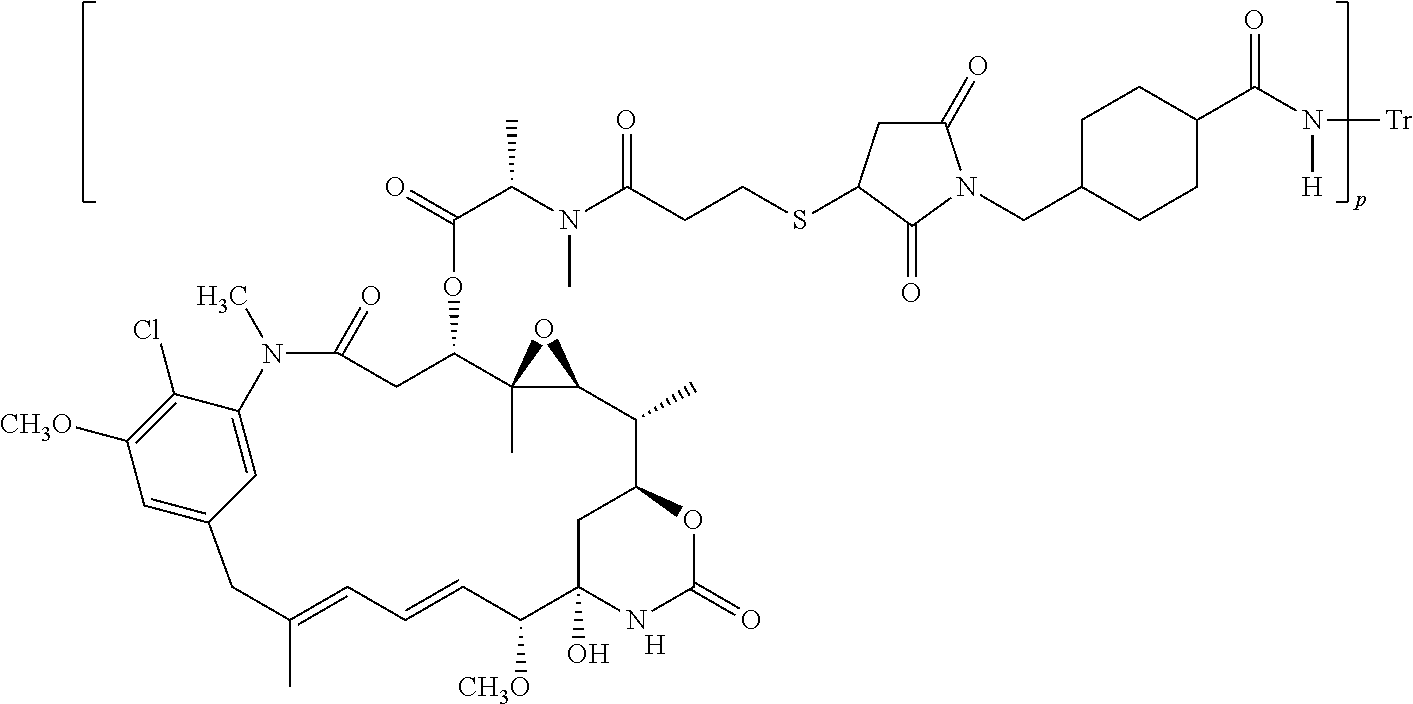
C1=C2C=C(C(Cl)=C1[CH3O])N(C)C(=O)CC(OC(=O)C(C)N(C)C(=O)CCSC1CC(=O)N(CC3CCC(C(=O)N([Tr])[H])CC3)C1=O)C1(C)C(O1)C(C)C1CC(O)(NC(=O)O1)C([CH3O])C=CC=C(C)C2.[H]
